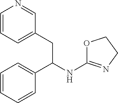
C1=CC=C(CC(NC2=NCCO2)C2=CC=CC=C2)C=N1
